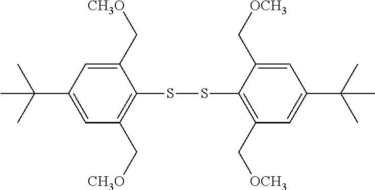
C1(C[CH3O])=CC(C(C)(C)C)=CC(C[CH3O])=C1SSC1=C(C[OCH3])C=C(C(C)(C)C)C=C1C[OCH3]
